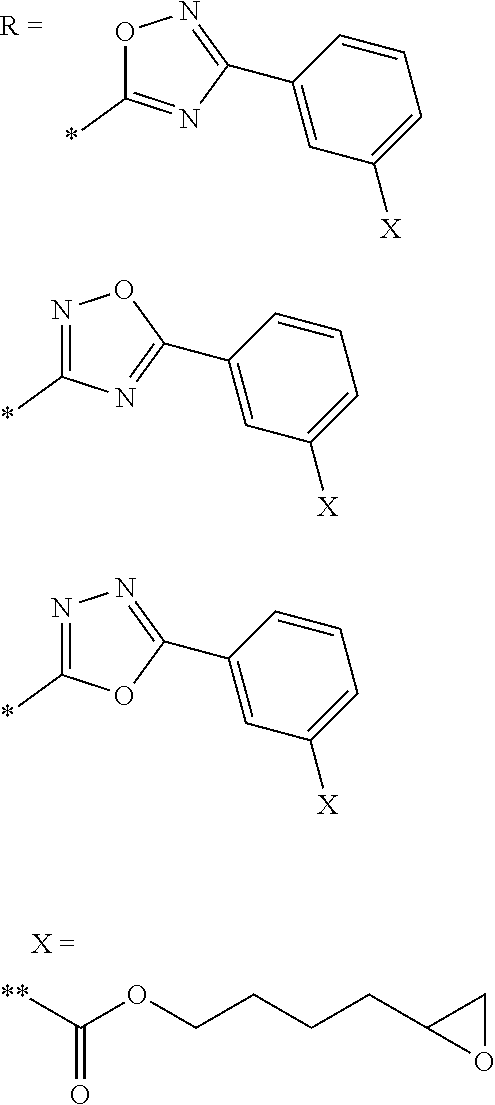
O1C(*)=NC(C2=CC([X])=CC=C2)=N1.[**]C(OCCCCC1OC1)=O.N1=C(*)N=C(C2=CC([X])=CC=C2)O1.N1=C(*)OC(C2=CC([X])=CC=C2)=N1
